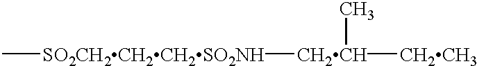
C[SO2CH2CH2CH2SO2NH][CH2CH]([CH2CH3])C
